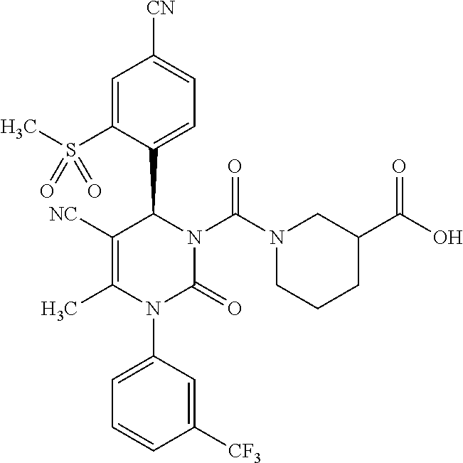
C1=C(S(C)(=O)=O)C(C2N(C(N3CCCC(C(O)=O)C3)=O)C(=O)N(C3=CC=CC([CF3])=C3)C(C)=C2[NC])=CC=C1[CN]
